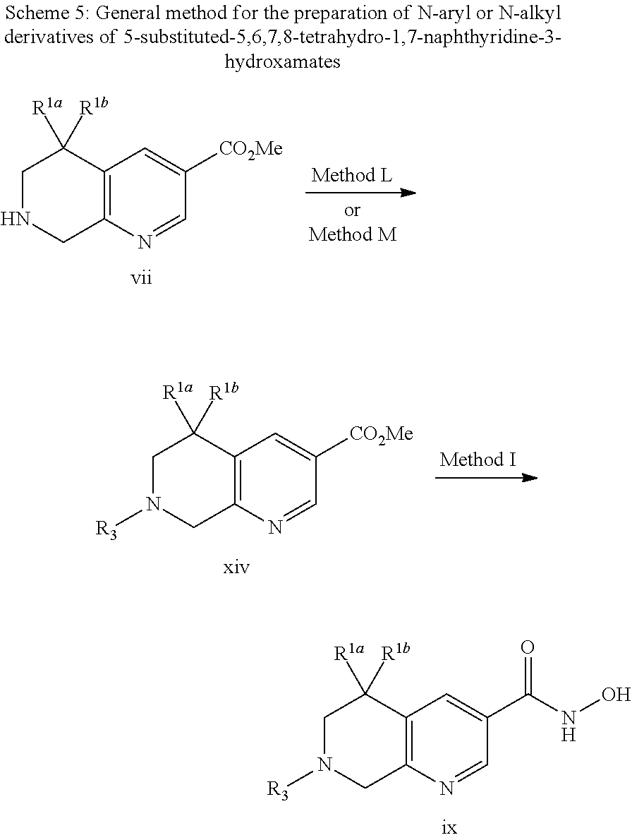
C1N([R3])CC2=C(C1([R1a])[R1b])C=C([CO2Me])C=N2.C1N([R3])CC2=C(C1([R1a])[R1b])C=C(C(NO)=O)C=N2.C1NCC2=C(C1([R1a])[R1b])C=C([CO2Me])C=N2
